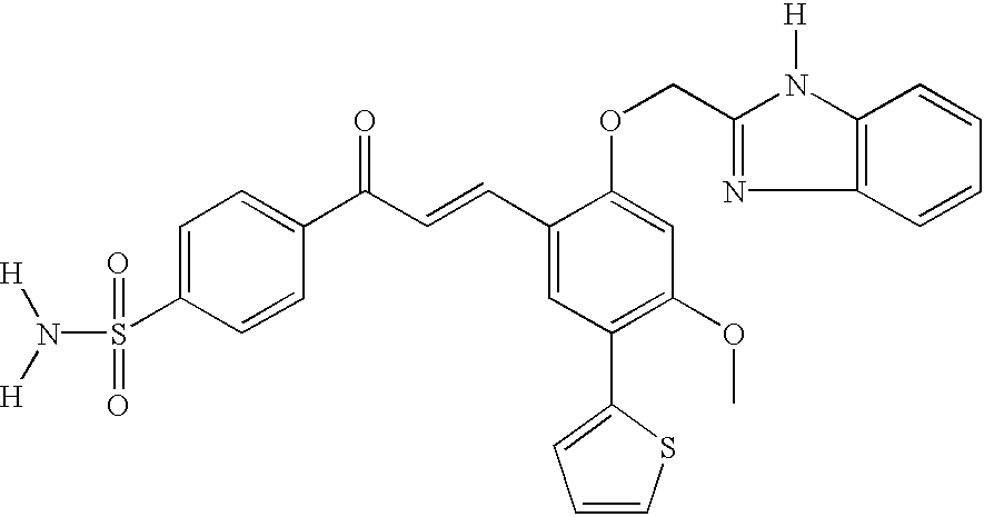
C1=C(S(=O)(=O)N([H])[H])C=CC(C(C=CC2=CC(C3=CC=CS3)=C(OC)C=C2OCC2=NC3=C(N2[H])C=CC=C3)=O)=C1
